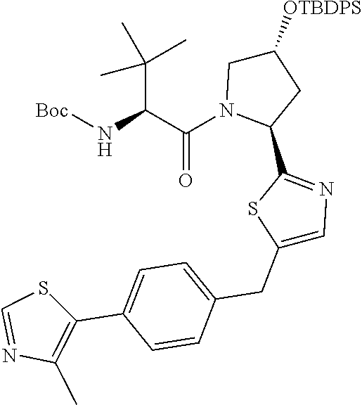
C1([OTBDPS])CN(C(C(C(C)(C)C)N[Boc])=O)C(C2=NC=C(CC3=CC=C(C4=C(C)N=CS4)C=C3)S2)C1
